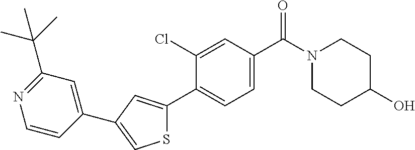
C1CN(C(C2=CC=C(C3=CC(C4=CC(C(C)(C)C)=NC=C4)=CS3)C(Cl)=C2)=O)CCC1O
